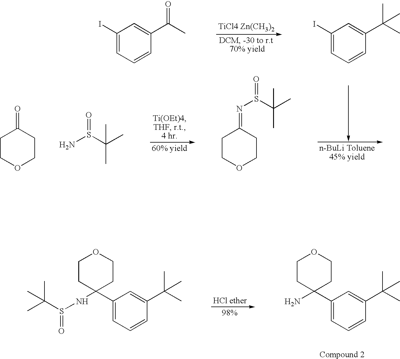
[TiCl4 Zn(CH3)2].C1(I)=CC=CC(C(C)=O)=C1.C1(I)=CC=CC(C(C)(C)C)=C1.C1COCCC1=O.NS(C(C)(C)C)=O.C1COCCC1=NS(=O)C(C)(C)C.C1(C2(N)CCOCC2)=CC=CC(C(C)(C)C)=C1.C1(C2(NS(C(C)(C)C)=O)CCOCC2)=CC=CC(C(C)(C)C)=C1
